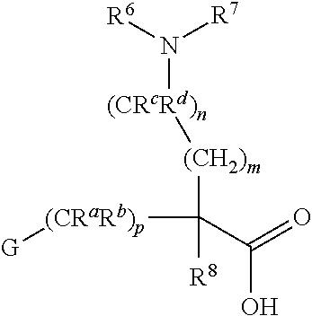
N([(CRcRd)n][(CH2)m]C([(CRaRb)p][G])([R8])C(O)=O)([R6])[R7]
